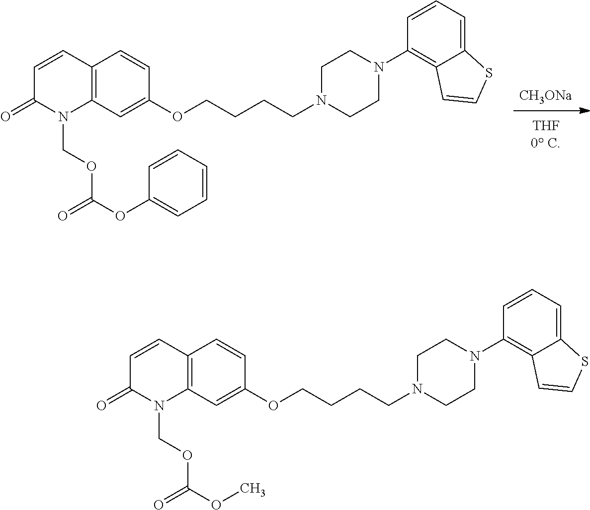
[CH3ONa].C12=C(C=C(OCCCCN3CCN(C4=C5C(=CC=C4)SC=C5)CC3)C=C1)N(COC(OC1=CC=CC=C1)=O)C(=O)C=C2.C12=C(C=C(OCCCCN3CCN(C4=C5C(=CC=C4)SC=C5)CC3)C=C1)N(COC(OC)=O)C(=O)C=C2
